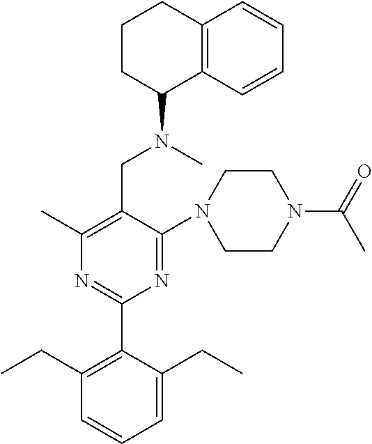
C1(C)=C(CN(C)C2C3=C(CCC2)C=CC=C3)C(N2CCN(C(=O)C)CC2)=NC(C2=C(CC)C=CC=C2CC)=N1
